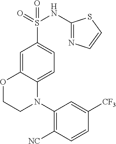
O1CCN(C2=C([NC])C=CC([CF3])=C2)C2=CC=C(S(=O)(NC3=NC=CS3)=O)C=C12
